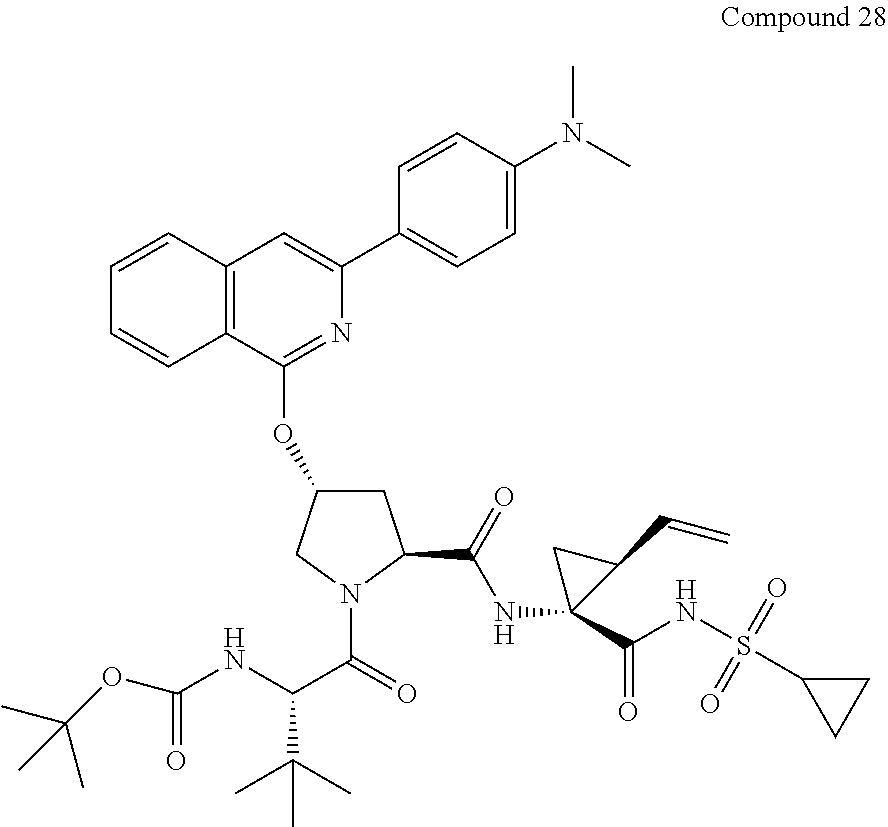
C12=C(C(OC3CC(C(=O)NC4(C(NS(C5CC5)(=O)=O)=O)CC4C=C)N(C(=O)C(NC(=O)OC(C)(C)C)C(C)(C)C)C3)=NC(C3=CC=C(N(C)C)C=C3)=C1)C=CC=C2
